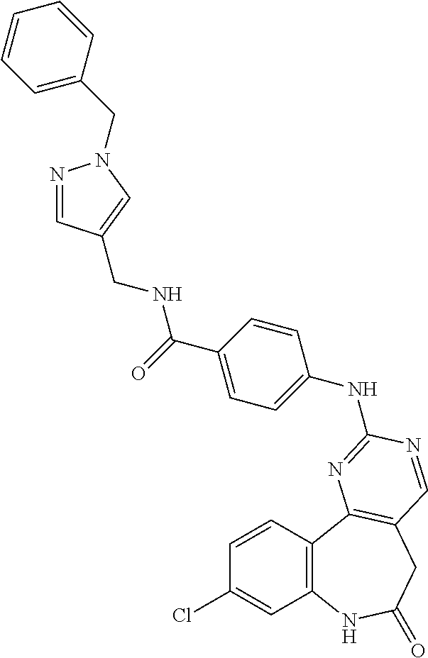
C1=CC2=C(C=C1Cl)NC(=O)CC1=C2N=C(NC2=CC=C(C(=O)NCC3=CN(CC4=CC=CC=C4)N=C3)C=C2)N=C1
